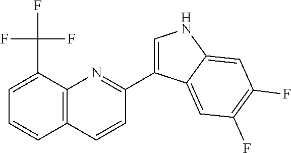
C1=CC2=C(N=C1C1=CNC3=CC(F)=C(F)C=C13)C(C(F)(F)F)=CC=C2
